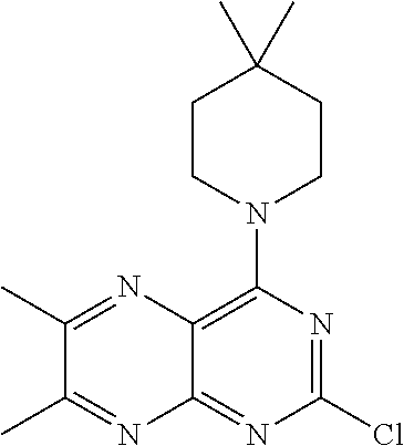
ClC1=NC(N2CCC(C)(C)CC2)=C2C(=N1)N=C(C)C(C)=N2
